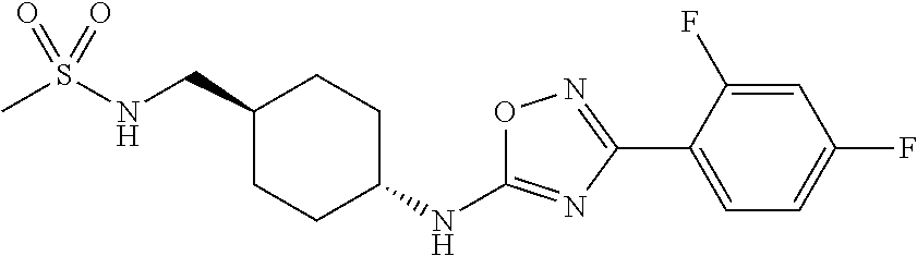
CS(NCC1CCC(NC2=NC(C3=CC=C(F)C=C3F)=NO2)CC1)(=O)=O
